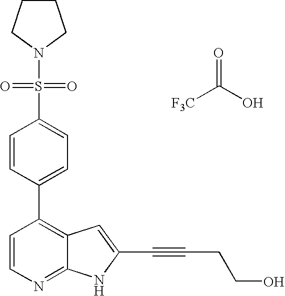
C1CCN(S(C2=CC=C(C3=C4C(=NC=C3)NC(C#CCCO)=C4)C=C2)(=O)=O)C1.[F3C]C(O)=O
